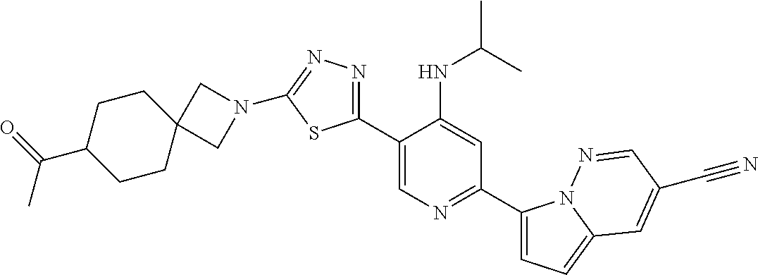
C1(C2=CN=C(C3=CC=C4N3N=CC(C#N)=C4)C=C2NC(C)C)=NN=C(N2CC3(C2)CCC(C(=O)C)CC3)S1
